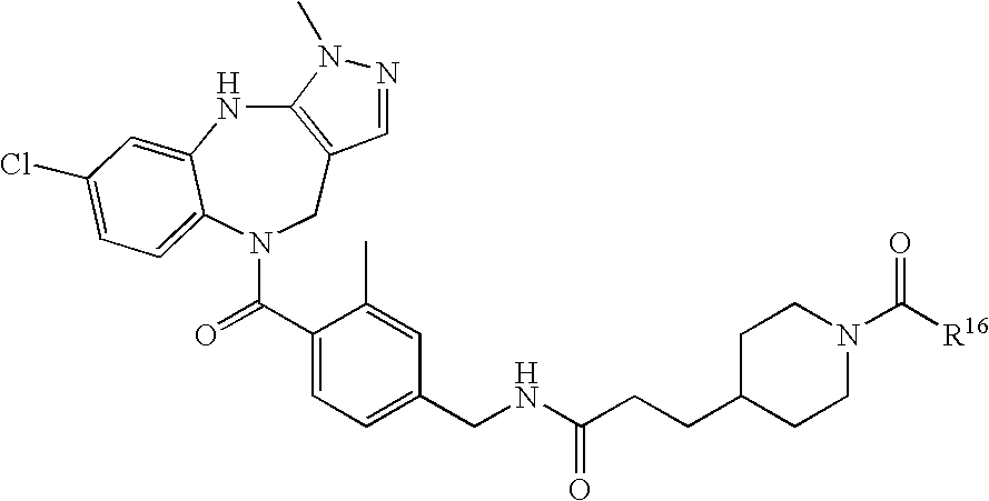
C12=C(CN(C(C3=CC=C(CNC(CCC4CCN(C([R16])=O)CC4)=O)C=C3C)=O)C3=CC=C(Cl)C=C3N1)C=NN2C
